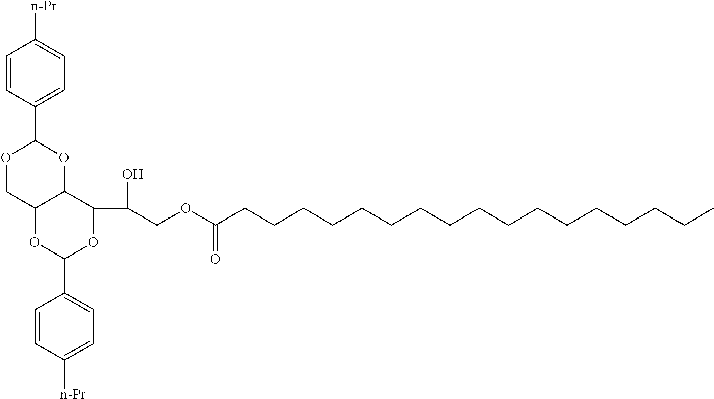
C1=CC(C2OCC3C(O2)C(C(COC(CCCCCCCCCCCCCCCCC)=O)O)OC(C2=CC=C([n-Pr])C=C2)O3)=CC=C1[n-Pr]
